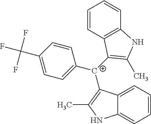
C12=CC=CC=C1C([C+](C1=CC=C(C(F)(F)F)C=C1)C1=C(C)NC3=C1C=CC=C3)=C(C)N2
